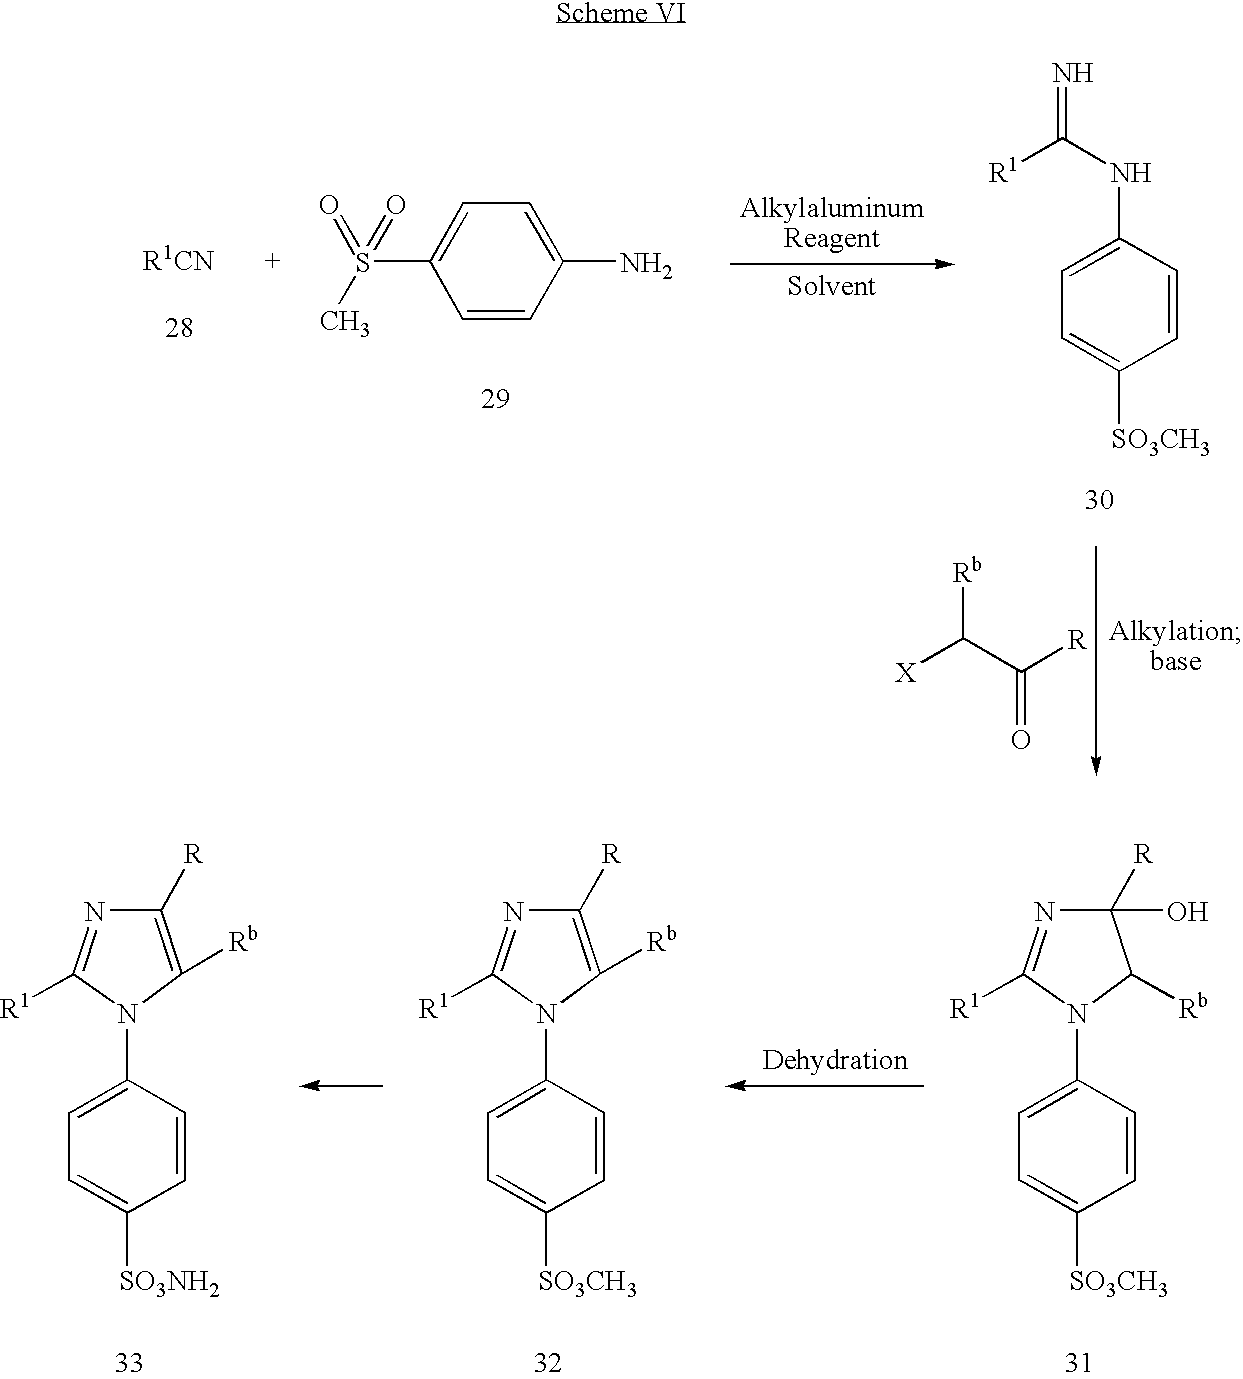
S(C1=CC=C(N)C=C1)(C)(=O)=O.C1=CC(NC(=N)[R1])=CC=C1[SO3CH3].[Rb]C(C([R])=O)[X].C1=CC(N2C([Rb])C([R])(O)N=C2[R1])=CC=C1[SO3CH3].C1=CC(N2C([Rb])=C([R])N=C2[R1])=CC=C1[SO3CH3].C1=CC(N2C([Rb])=C([R])N=C2[R1])=CC=C1[SO3NH2]
